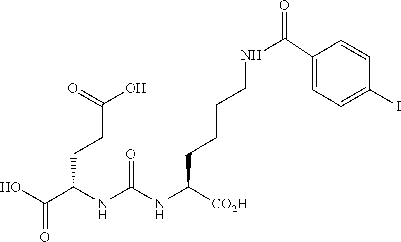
C(C(NC(NC([CO2H])CCCCNC(C1=CC=C(I)C=C1)=O)=O)CCC(O)=O)(O)=O
